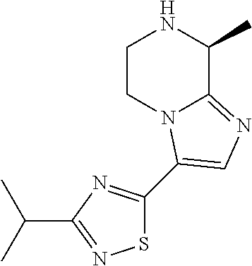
C1CN2C(=NC=C2C2=NC(C(C)C)=NS2)C(C)N1
